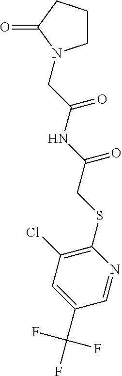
C1CCC(=O)N1CC(=O)NC(=O)CSC1=C(Cl)C=C(C(F)(F)F)C=N1
